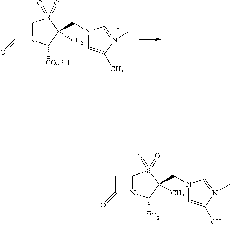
C1(=O)N2C(C1)S(=O)(=O)C(C)(CN1C=C(C)N(C)=C1)C2[CO2-].C1(=O)N2C(C1)S(=O)(=O)C(C)(CN1C=C(C)N(C)=C1)C2[CO2BH].[I-]
